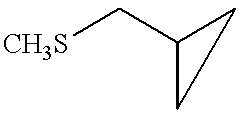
[CH3S]CC1CC1
